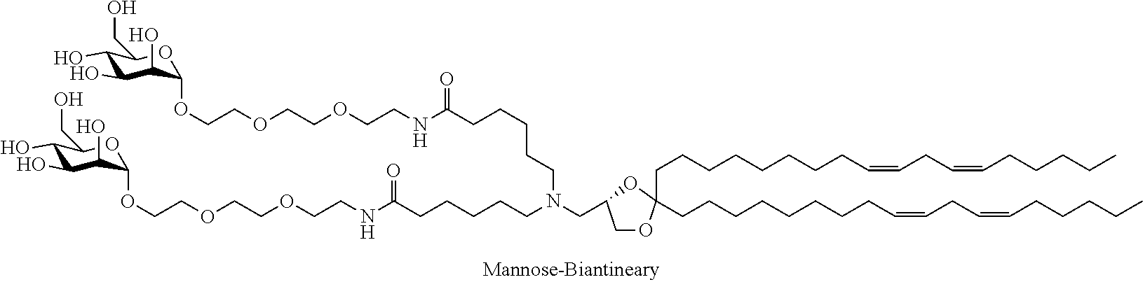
C1(O)C(O)C(O)C(OCCOCCOCCNC(CCCCCN(CC2COC(CCCCCCCCC=CCC=CCCCCC)(CCCCCCCCC=CCC=CCCCCC)O2)CCCCCC(NCCOCCOCCOC2C(O)C(O)C(O)C(CO)O2)=O)=O)OC1CO
